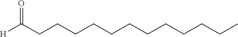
C(CCCCCCCCCCC)C([H])=O
